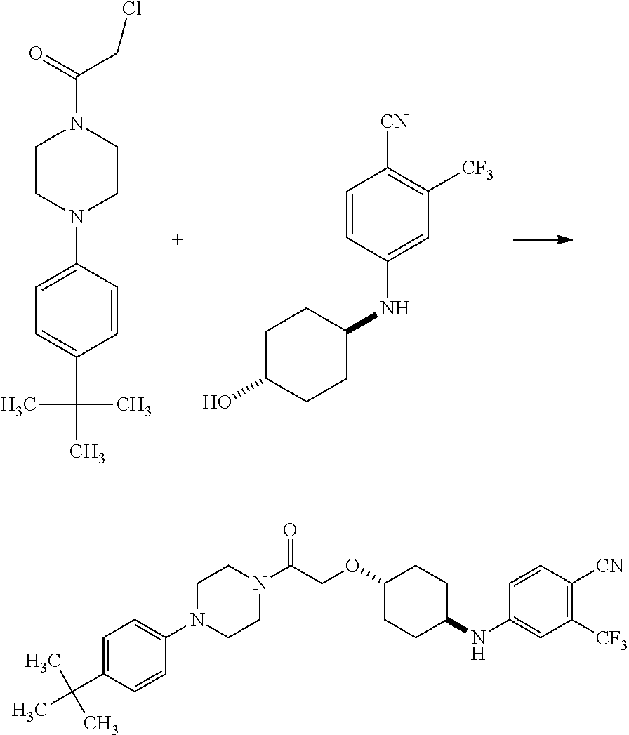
C1CN(C2=CC=C(C(C)(C)C)C=C2)CCN1C(=O)CCl.C1C(O)CCC(NC2=CC([CF3])=C([CN])C=C2)C1.C1=C(C(C)(C)C)C=CC(N2CCN(C(COC3CCC(NC4=CC([CF3])=C([CN])C=C4)CC3)=O)CC2)=C1
